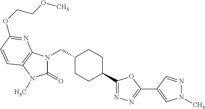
O(C1=NC2=C(N(C)C(=O)N2CC2CCC(C3=NN=C(C4=CN(C)N=C4)O3)CC2)C=C1)CCOC
